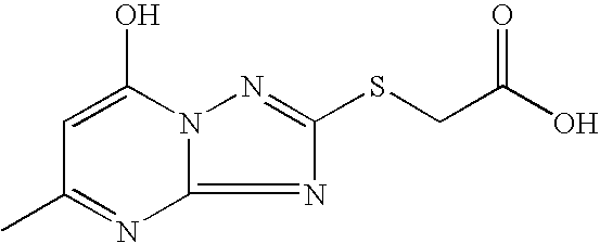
CC1=NC2=NC(SCC(O)=O)=NN2C(O)=C1
